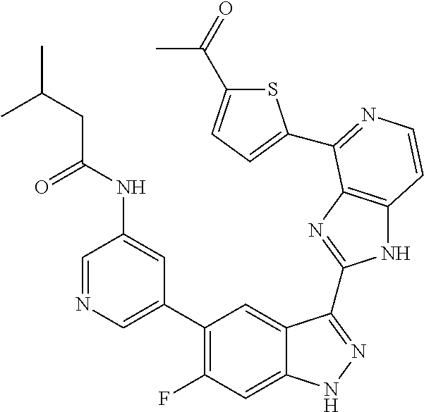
C1=C(C2=C(F)C=C3C(=C2)C(C2=NC4=C(N2)C=CN=C4C2=CC=C(C(=O)C)S2)=NN3)C=C(NC(=O)CC(C)C)C=N1
